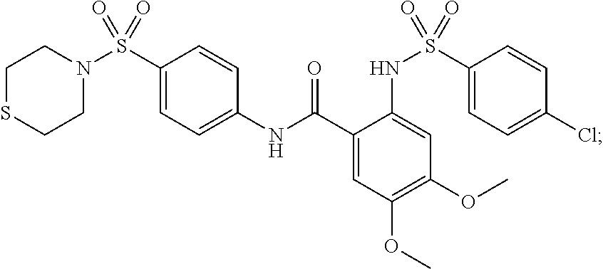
C1SCCN(S(C2=CC=C(NC(C3=CC(OC)=C(OC)C=C3NS(C3=CC=C(Cl)C=C3)(=O)=O)=O)C=C2)(=O)=O)C1
